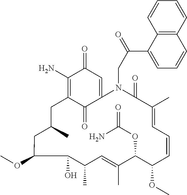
C1(N)=C2C(=O)C(=CC1=O)N(CC(C1=CC=CC3=C1C=CC=C3)=O)C(=O)C(C)=CC=CC(OC)C(OC(=O)N)C(C)=CC(C)C(O)C(OC)CC(C)C2
